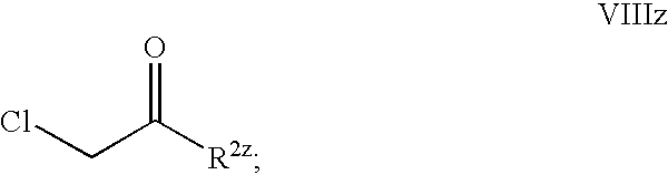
O=C([R2z])CCl
